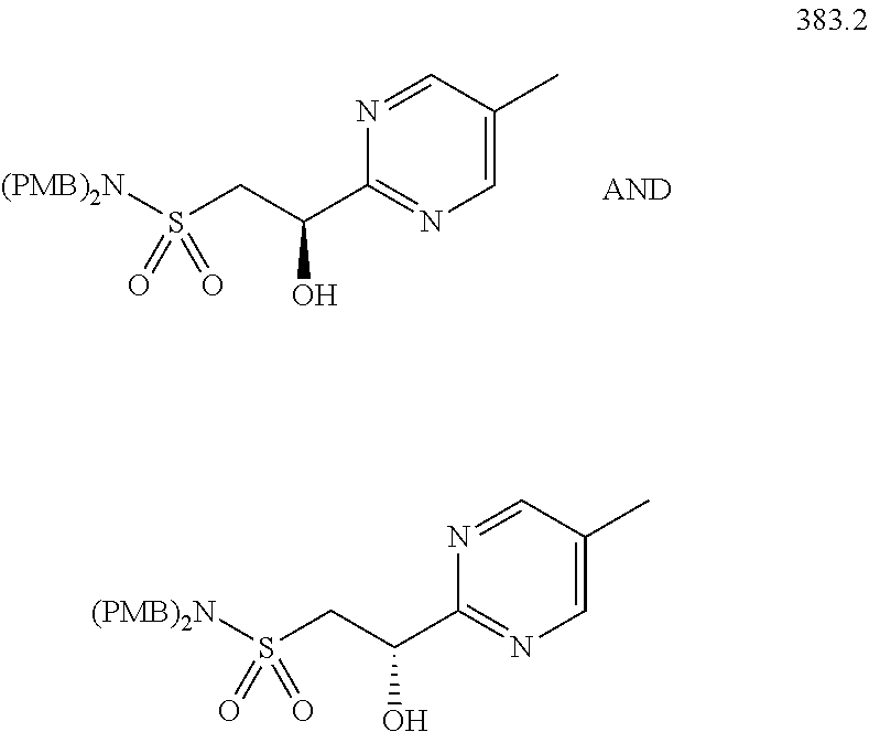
[(PMB)2N]S(CC(C1=NC=C(C)C=N1)O)(=O)=O.[(PMB)2N]S(CC(C1=NC=C(C)C=N1)O)(=O)=O
